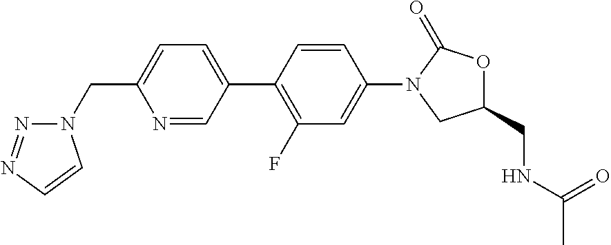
C(C1=CC=C(C2=C(F)C=C(N3C(=O)OC(CNC(=O)C)C3)C=C2)C=N1)N1N=NC=C1
